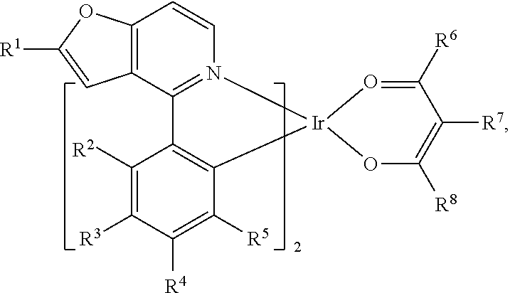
C1([R2])=C([R3])C([R4])=C([R5])C2=C1C1=N([Ir]23O=C([R6])C([R7])=C([R8])O3)C=CC2=C1C=C([R1])O2
